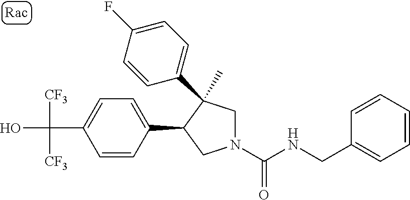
C(C1=CC=C(C2CN(C(NCC3=CC=CC=C3)=O)CC2(C)C2=CC=C(F)C=C2)C=C1)(O)([CF3])[CF3]
